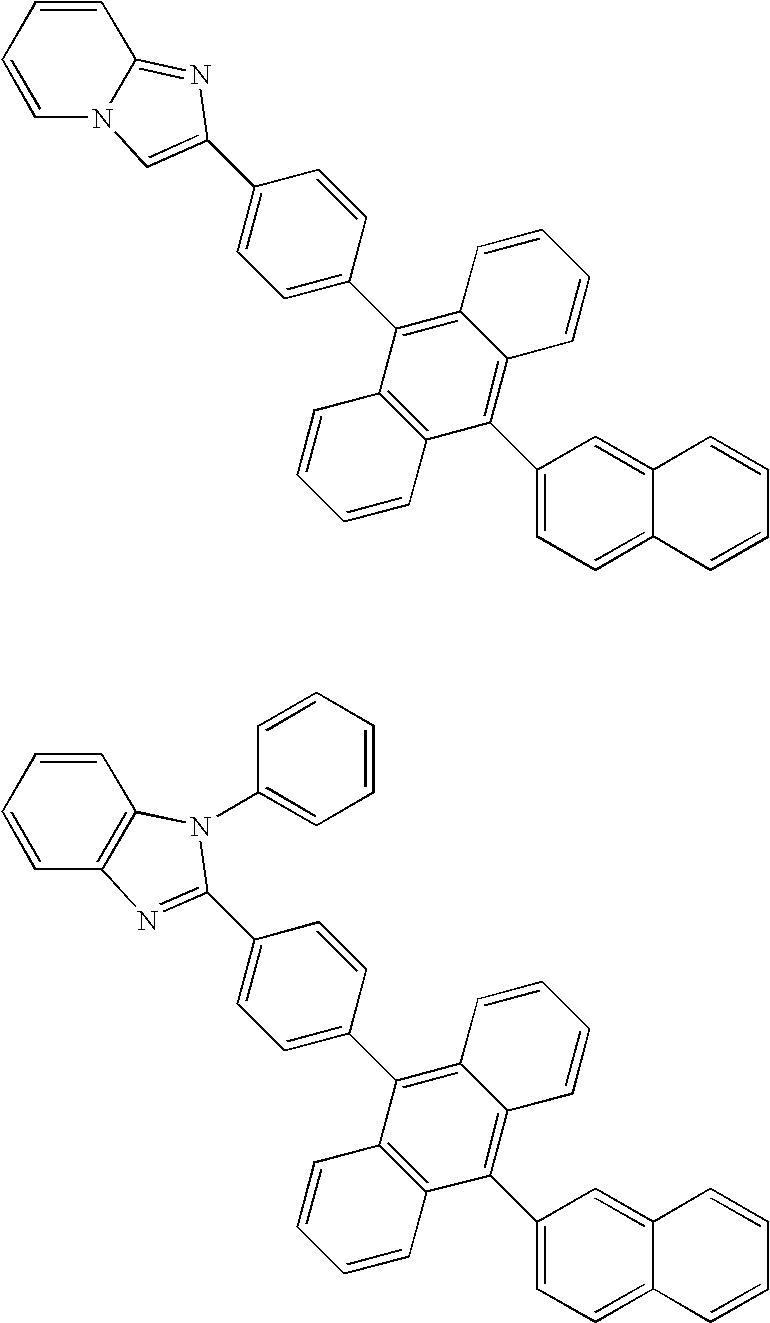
C1=CC=CN2C1=NC(C1=CC=C(C3=C4C(=C(C5=CC=C6C(=C5)C=CC=C6)C5=C3C=CC=C5)C=CC=C4)C=C1)=C2.C1=CC=CC2=C1N(C1=CC=CC=C1)C(C1=CC=C(C3=C4C(=C(C5=CC=C6C(=C5)C=CC=C6)C5=C3C=CC=C5)C=CC=C4)C=C1)=N2
